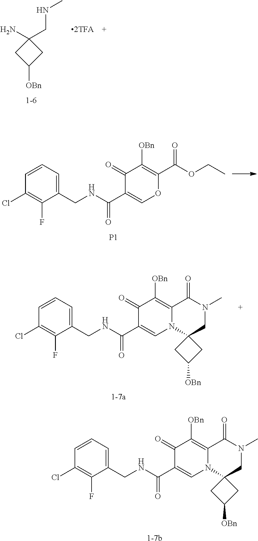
C1(CNC(C2=COC(C(OCC)=O)=C([OBn])C2=O)=O)=CC=CC(Cl)=C1F.[P1].[1-7a].C1(CNC(C2=CN3C(=C([OBn])C2=O)C(=O)N(C)CC32CC([OBn])C2)=O)=CC=CC(Cl)=C1F.[1-7b].C1(CNC(C2=CN3C(=C([OBn])C2=O)C(=O)N(C)CC32CC([OBn])C2)=O)=CC=CC(Cl)=C1F.C1(N)(CNC)CC([OBn])C1
